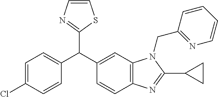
C1=C(Cl)C=CC(C(C2=CC3=C(C=C2)N=C(C2CC2)N3CC2=NC=CC=C2)C2=NC=CS2)=C1
